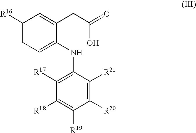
C1([R17])=C(NC2=CC=C([R16])C=C2CC(O)=O)C([R21])=C([R20])C([R19])=C1[R18]
